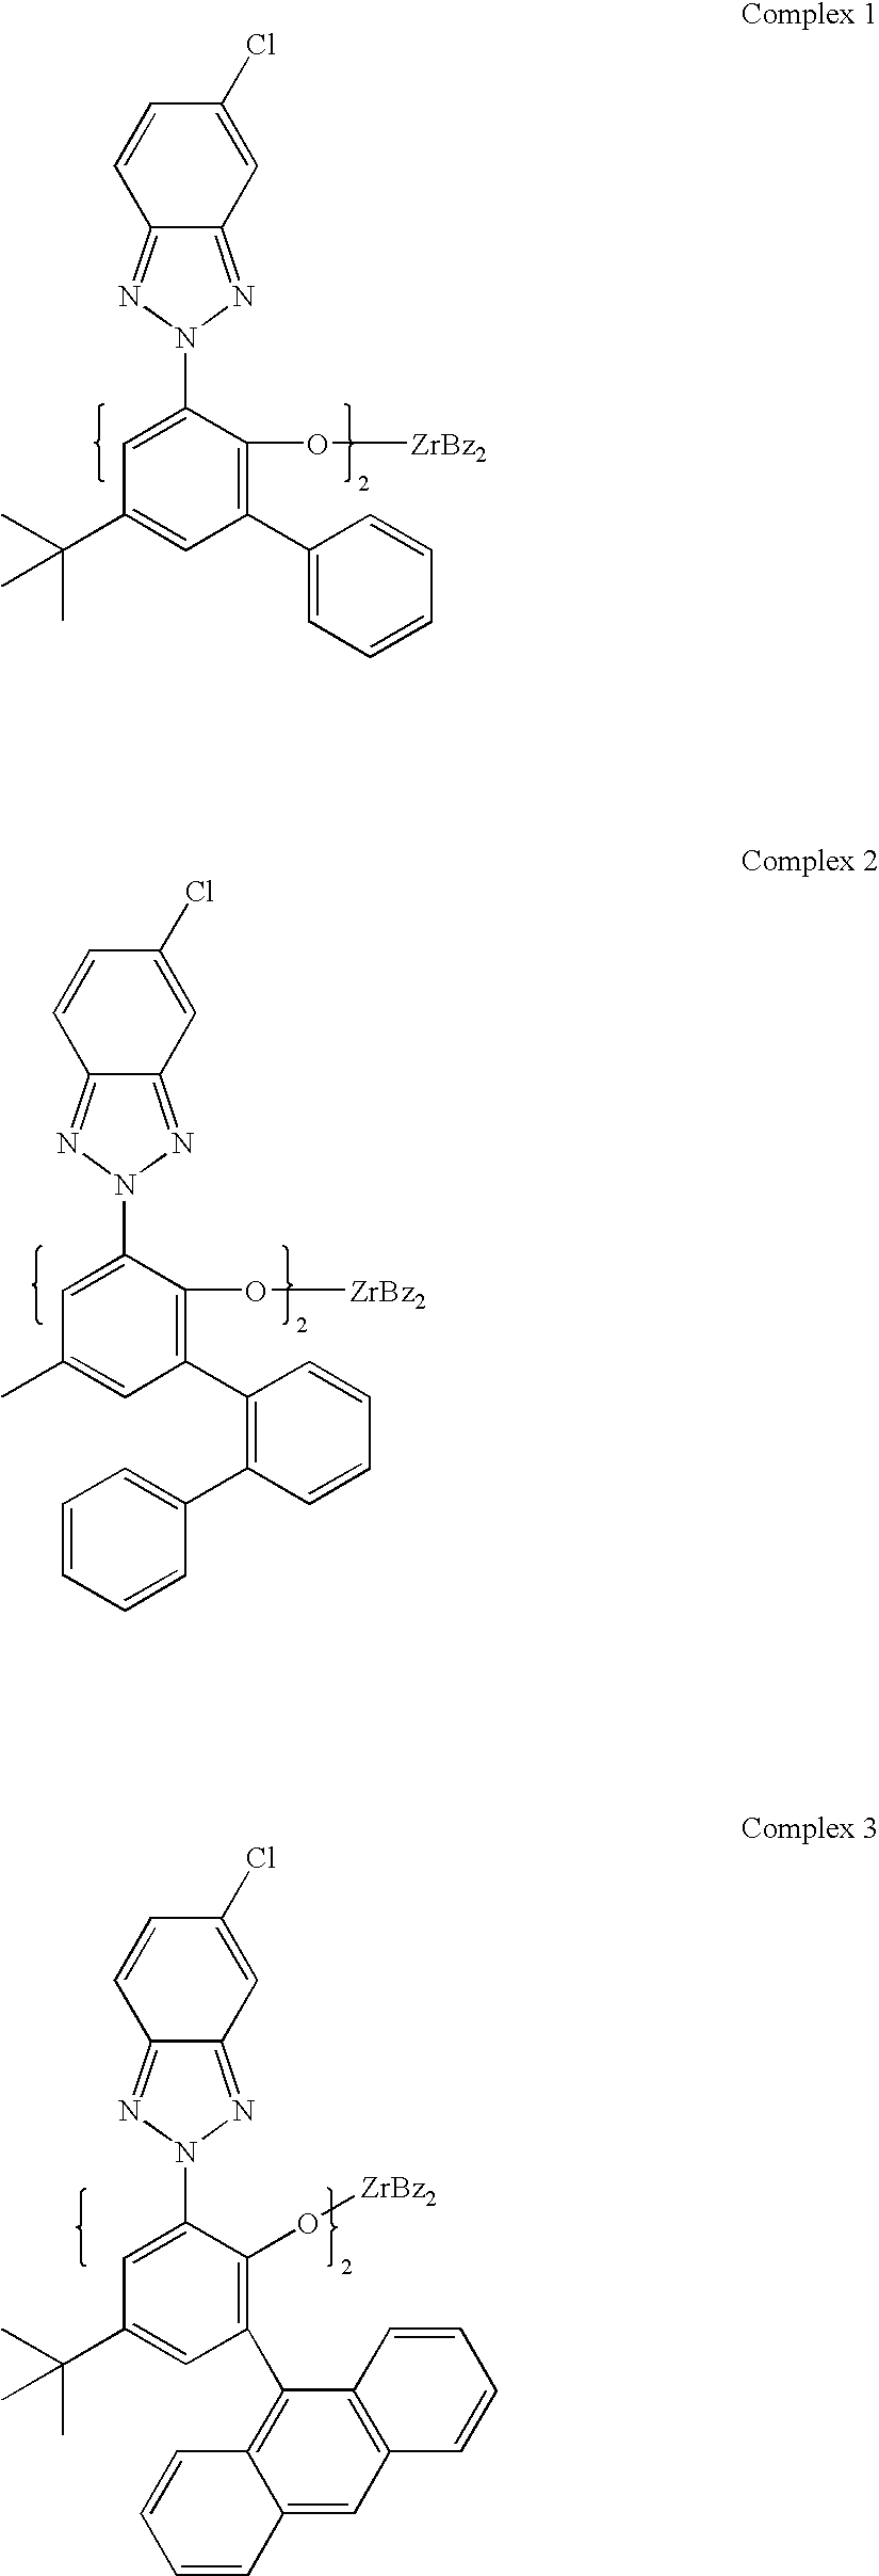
C12=NN(C3=CC(C(C)(C)C)=CC(C4=CC=CC=C4)=C3O[ZrBz2])N=C1C=C(Cl)C=C2.C12=NN(C3=CC(C)=CC(C4=C(C5=CC=CC=C5)C=CC=C4)=C3O[ZrBz2])N=C1C=C(Cl)C=C2.C12=NN(C3=CC(C(C)(C)C)=CC(C4=C5C(=CC6=C4C=CC=C6)C=CC=C5)=C3O[ZrBz2])N=C1C=C(Cl)C=C2
